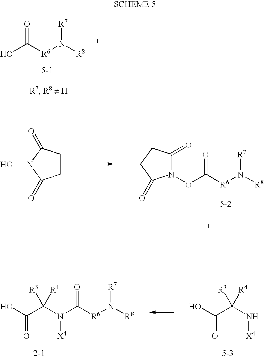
OC(C(N[X4])([R3])[R4])=O.OC(C(N([X4])C([R6]N([R8])[R7])=O)([R3])[R4])=O.OC([R6]N([R8])[R7])=O.C1CC(=O)N(O)C1=O.N1(OC([R6]N([R8])[R7])=O)C(=O)CCC1=O
